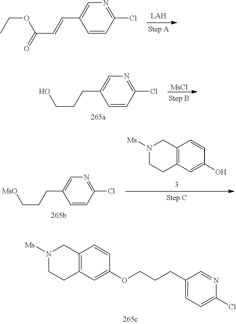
C1=CC(Cl)=NC=C1C=CC(=O)OCC.C1=CC(Cl)=NC=C1CCCO.[MsCl].C12=C(C=C(O)C=C1)CCN([Ms])C2.C1=CC(Cl)=NC=C1CCC[MsO].N1([Ms])CCC2=C(C1)C=CC(OCCCC1=CC=C(Cl)N=C1)=C2
